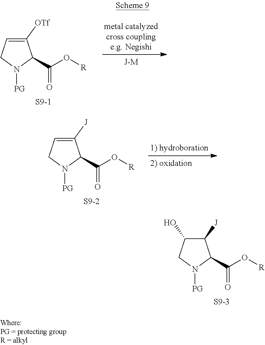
C1([J])C(O)CN([PG])C1C(O[R])=O.[S9-3].C1([OTf])=CCN([PG])C1C(O[R])=O.[S9-1].C1([J])=CCN([PG])C1C(O[R])=O.[S9-2]
